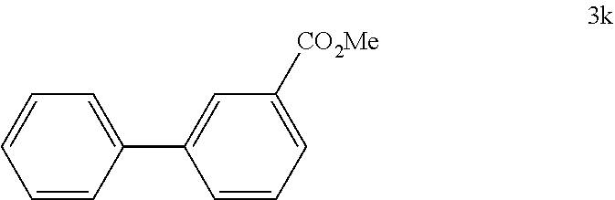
C1=CC(C2=CC([CO2Me])=CC=C2)=CC=C1
